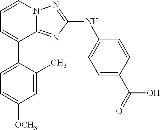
C1=C(C2=CC=CN3C2=NC(NC2=CC=C(C(=O)O)C=C2)=N3)C(C)=CC([OCH3])=C1
